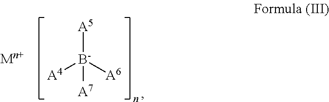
[A4][B-]([A6])([A5])[A7]
